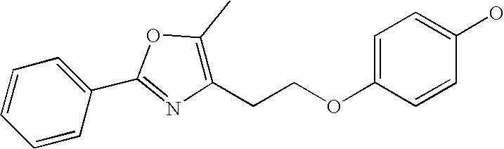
C1=CC(C2=NC(CCOC3=CC=C(O)C=C3)=C(C)O2)=CC=C1
